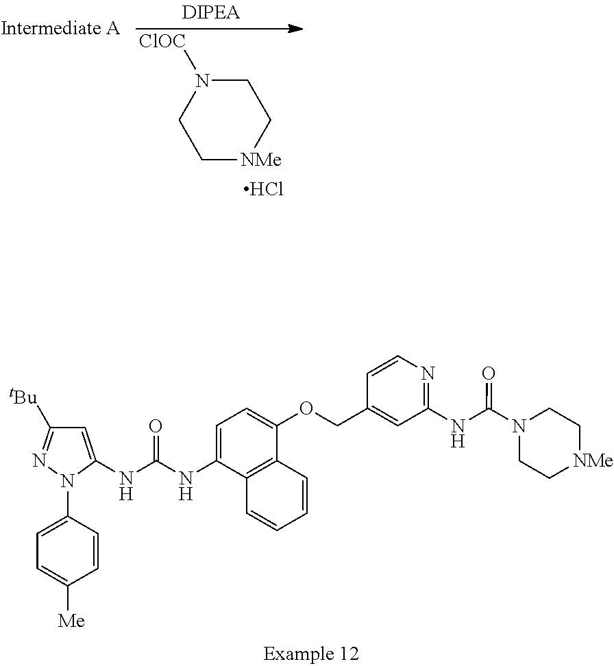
C1=C(NC(NC2=CC([tBu])=NN2C2=CC=C([Me])C=C2)=O)C2=C(C(OCC3=CC(NC(N4CC[NMe]CC4)=O)=NC=C3)=C1)C=CC=C2.C1[NMe]CCN([ClOC])C1.Cl
